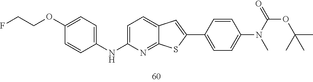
C1=C(NC2=CC=C(OCCF)C=C2)N=C2C(=C1)C=C(C1=CC=C(N(C(=O)OC(C)(C)C)C)C=C1)S2
